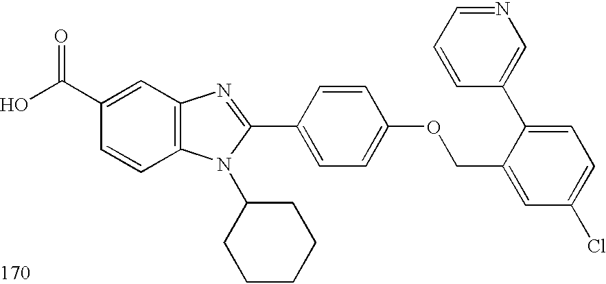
OC(C1=CC2=C(C=C1)N(C1CCCCC1)C(C1=CC=C(OCC3=CC(Cl)=CC=C3C3=CN=CC=C3)C=C1)=N2)=O
